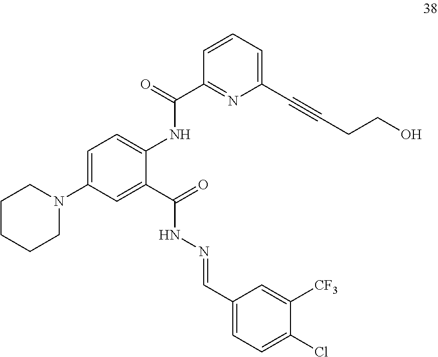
C1=C(N2CCCCC2)C=C(C(=O)NN=CC2=CC=C(Cl)C([CF3])=C2)C(NC(C2=NC(C#CCCO)=CC=C2)=O)=C1
